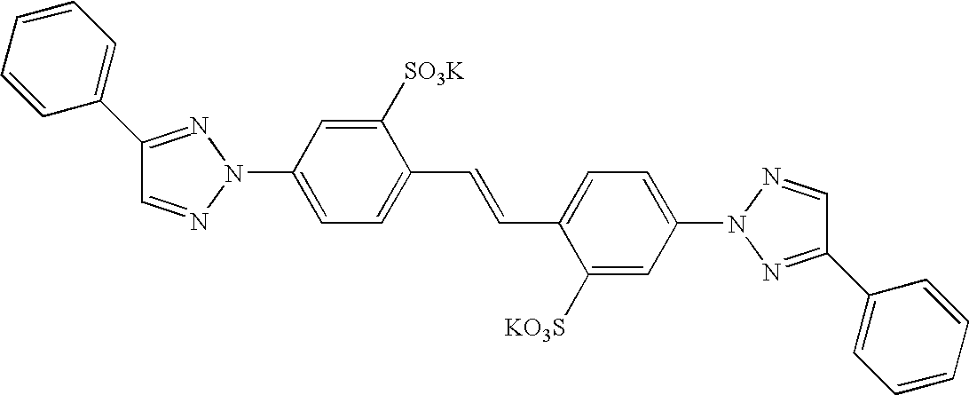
C1(C2=CC=CC=C2)=NN(C2=CC=C(C=CC3=CC=C(N4N=C(C5=CC=CC=C5)C=N4)C=C3[KO3S])C([SO3K])=C2)N=C1
